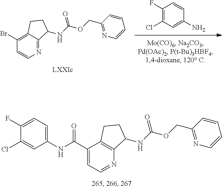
C12=C(CCC1NC(OCC1=NC=CC=C1)=O)C(C(NC1=CC=C(F)C(Cl)=C1)=O)=CC=N2.C1(Cl)=C(F)C=CC(N)=C1.BrC1=C2C(=NC=C1)C(NC(OCC1=NC=CC=C1)=O)CC2
